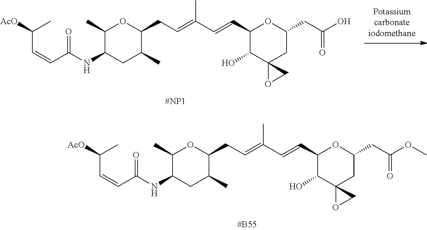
C1(C)C(NC(C=CC([AcO])C)=O)CC(C)C(CC=C(C=CC2C(O)C3(CC(CC(=O)O)O2)OC3)C)O1.C1(C)C(NC(C=CC([AcO])C)=O)CC(C)C(CC=C(C=CC2C(O)C3(CC(CC(=O)OC)O2)OC3)C)O1
